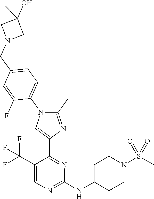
C1=C(C(F)(F)F)C(C2=CN(C3=CC=C(CN4CC(O)(C)C4)C=C3F)C(C)=N2)=NC(NC2CCN(S(C)(=O)=O)CC2)=N1
